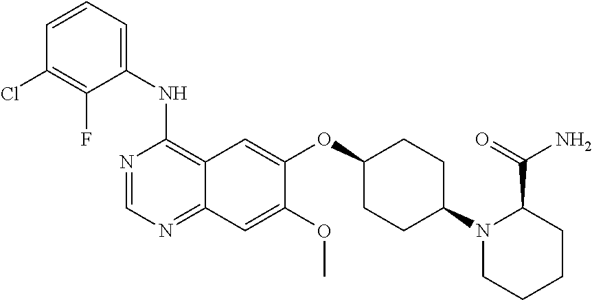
C1(NC2=C3C(=NC=N2)C=C(OC)C(OC2CCC(N4CCCCC4C(=O)N)CC2)=C3)=CC=CC(Cl)=C1F
